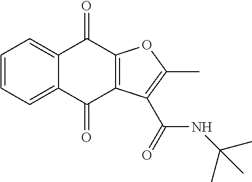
C1=CC=C2C(=C1)C(=O)C1=C(C2=O)C(C(=O)NC(C)(C)C)=C(C)O1
